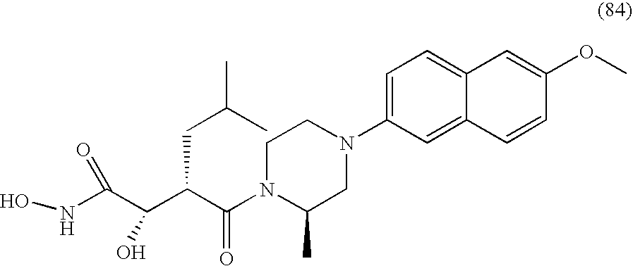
ONC(C(C(C(N1C(C)CN(C2=CC=C3C(=C2)C=CC(OC)=C3)CC1)=O)CC(C)C)O)=O
